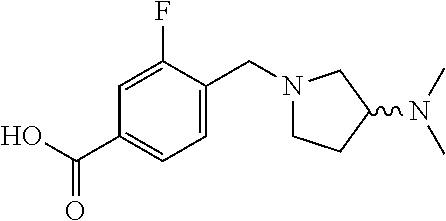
C1=C(F)C(CN2CCC(N(C)C)C2)=CC=C1C(O)=O
